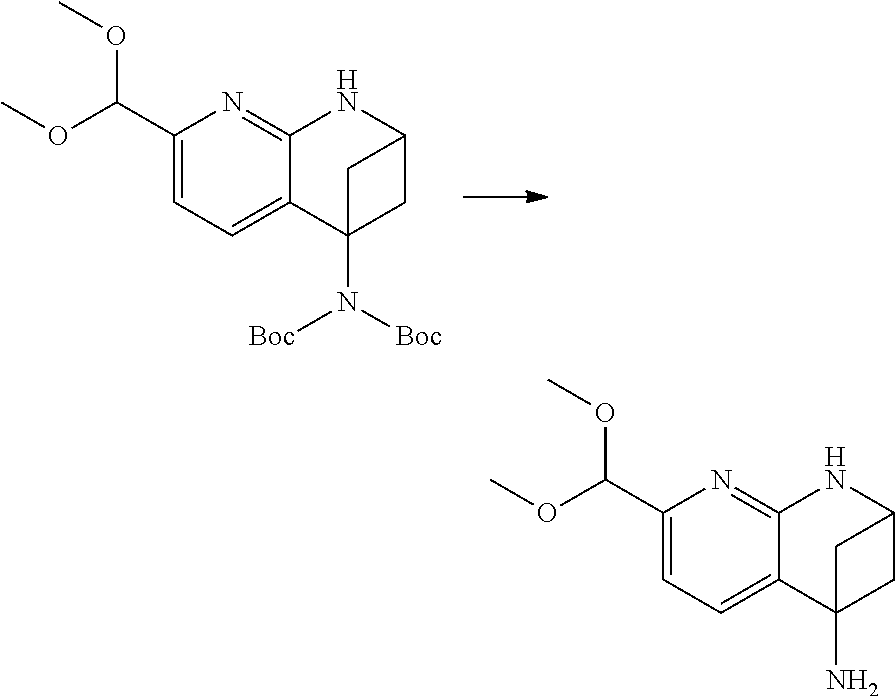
COC(C1=CC=C2C(=N1)NC1CC2(N([Boc])[Boc])C1)OC.COC(C1=CC=C2C(=N1)NC1CC2(N)C1)OC
